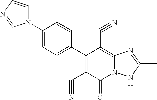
N1(C2=CC=C(C3=C(C#N)C(=O)N4C(=C3C#N)N=C(C)N4)C=C2)C=CN=C1
